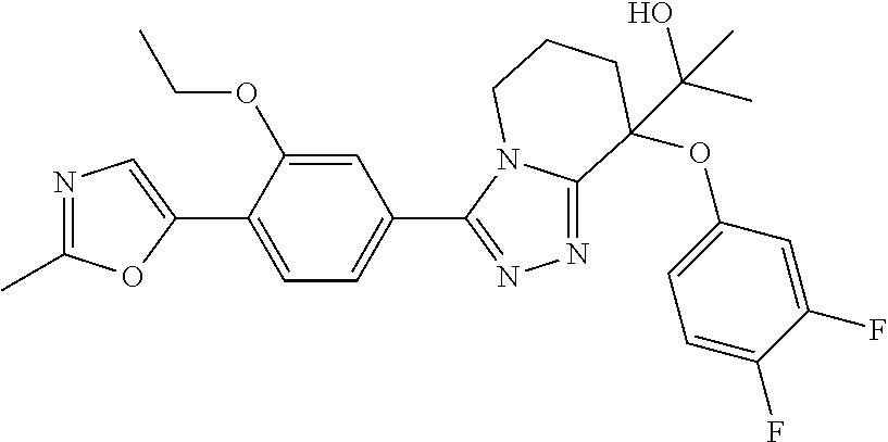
N1=C(C)OC(C2=CC=C(C3=NN=C4N3CCCC4(OC3=CC=C(F)C(F)=C3)C(O)(C)C)C=C2OCC)=C1
